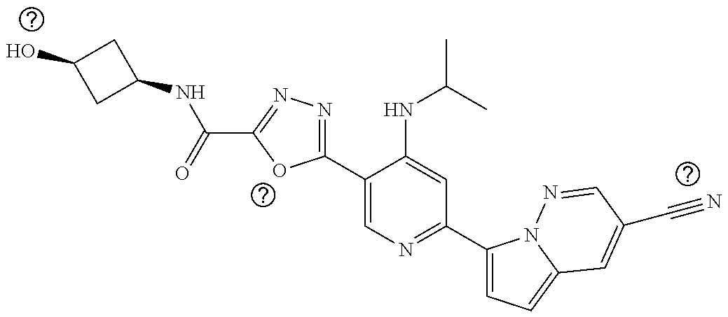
C1(C2=NN=C(C(NC3CC(O)C3)=O)O2)=CN=C(C2=CC=C3N2N=CC(C#N)=C3)C=C1NC(C)C
